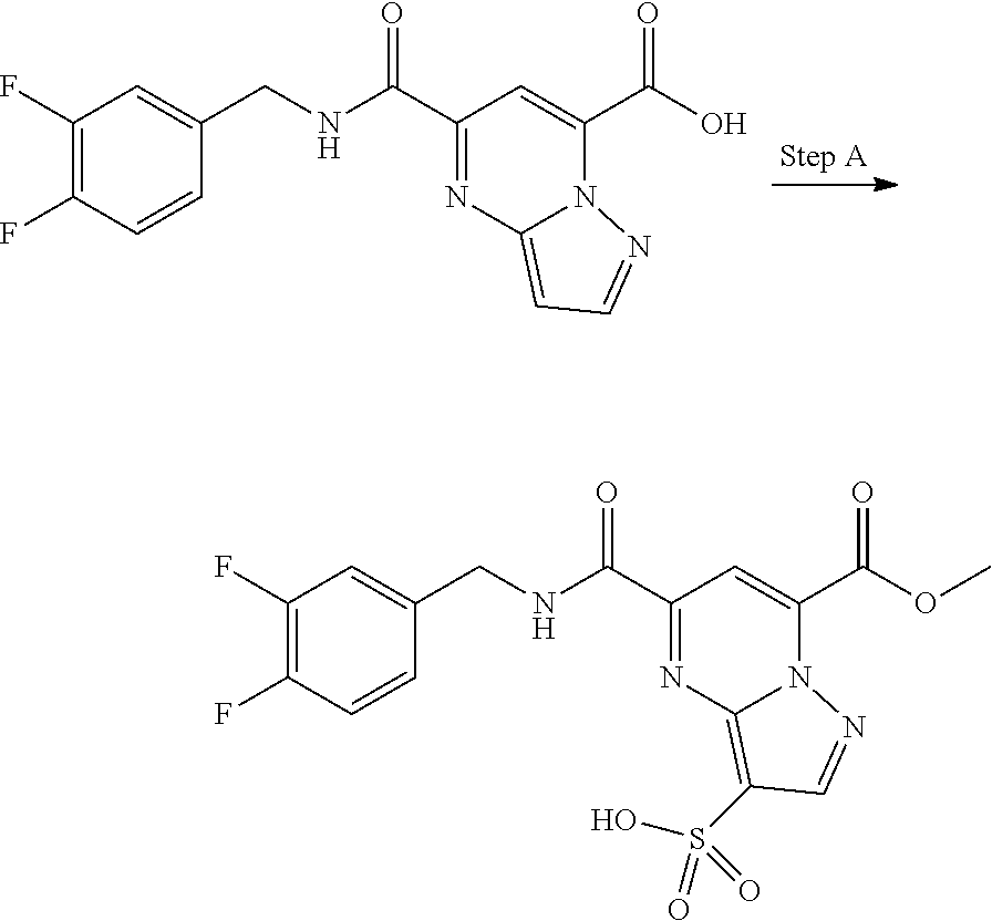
C1(F)=C(F)C=CC(CNC(C2=NC3=CC=NN3C(C(O)=O)=C2)=O)=C1.C1(F)=C(F)C=CC(CNC(C2=NC3=C(S(=O)(O)=O)C=NN3C(C(OC)=O)=C2)=O)=C1
